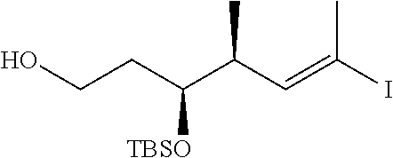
OCCC(C(C=C(I)C)C)[TBSO]
